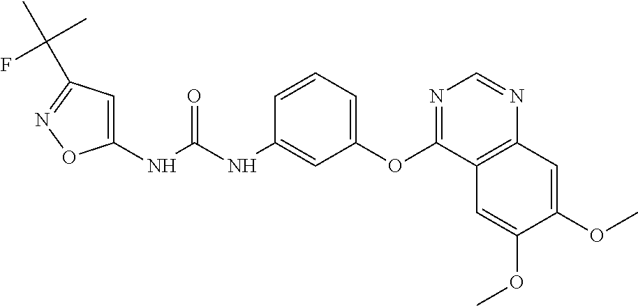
N(C(NC1=CC(OC2=NC=NC3=C2C=C(OC)C(OC)=C3)=CC=C1)=O)C1=CC(C(C)(C)F)=NO1
